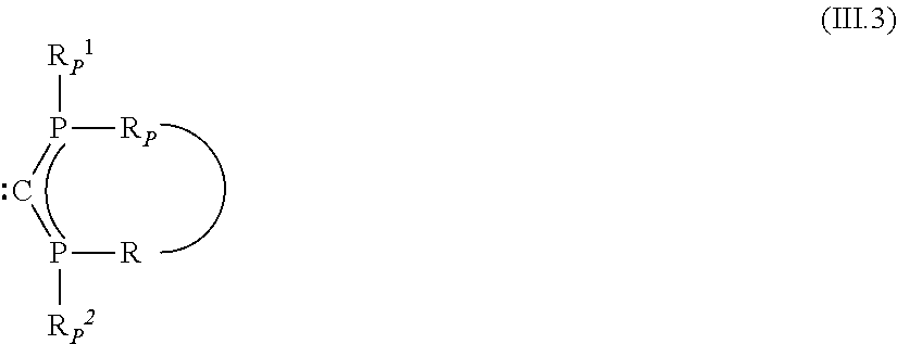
P([RP])(CP([R])[RP2])[RP1]
